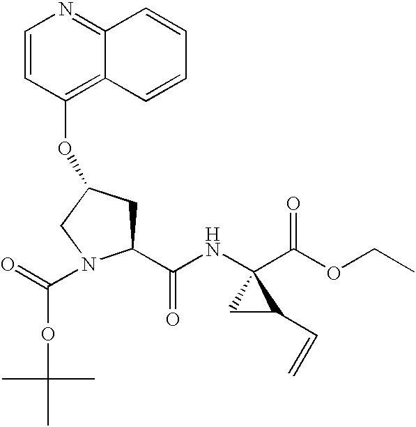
C1=CC(OC2CC(C(NC3(C(OCC)=O)CC3C=C)=O)N(C(=O)OC(C)(C)C)C2)=C2C(=N1)C=CC=C2
